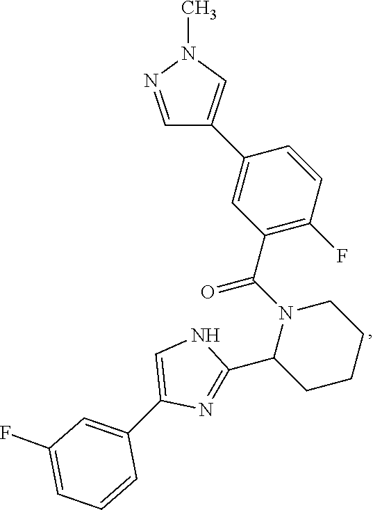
C1(C2CCCCN2C(C2=C(F)C=CC(C3=CN(C)N=C3)=C2)=O)=NC(C2=CC(F)=CC=C2)=CN1
